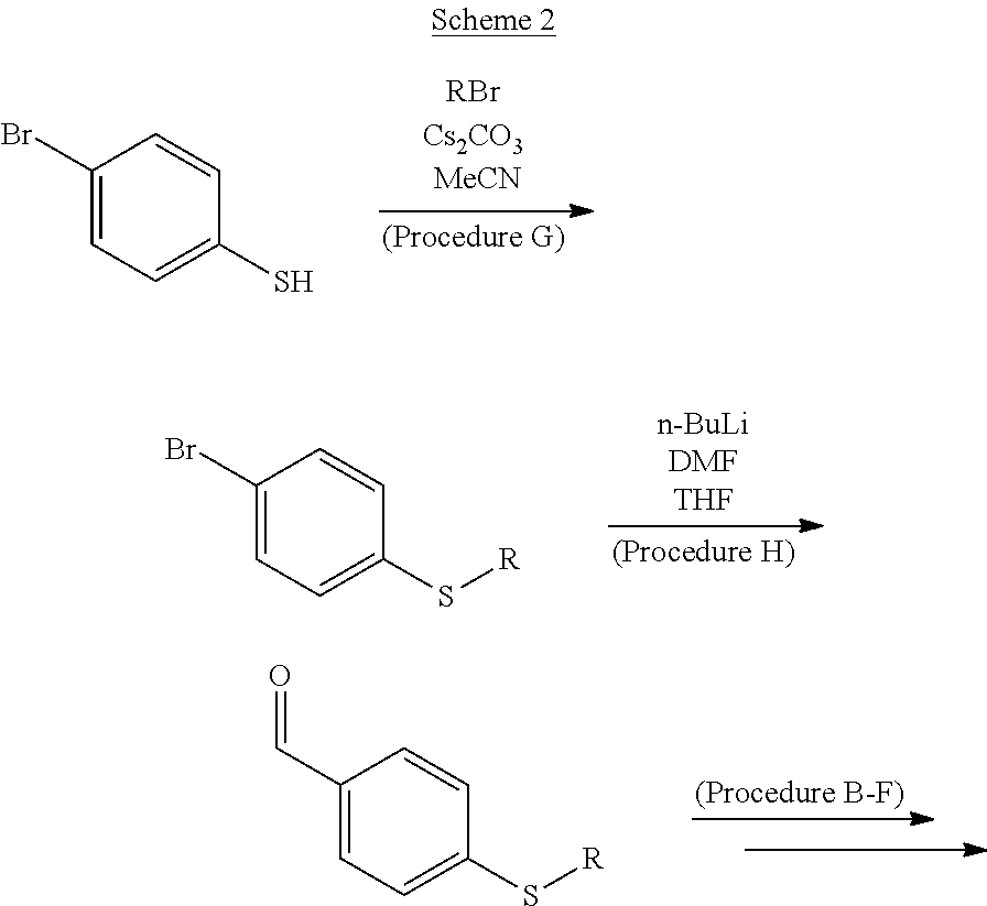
C1(Br)=CC=C(S)C=C1.C1(Br)=CC=C(S[R])C=C1.C1(C=O)=CC=C(S[R])C=C1
